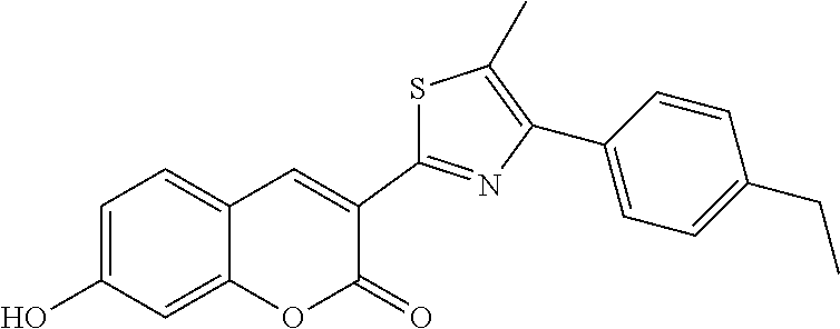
C1=C(O)C=C2C(=C1)C=C(C1=NC(C3=CC=C(CC)C=C3)=C(C)S1)C(=O)O2
